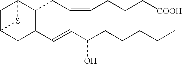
C1C2CC(C=CC(CCCCC)O)C(CC=CCCC[COOH])C1S2
